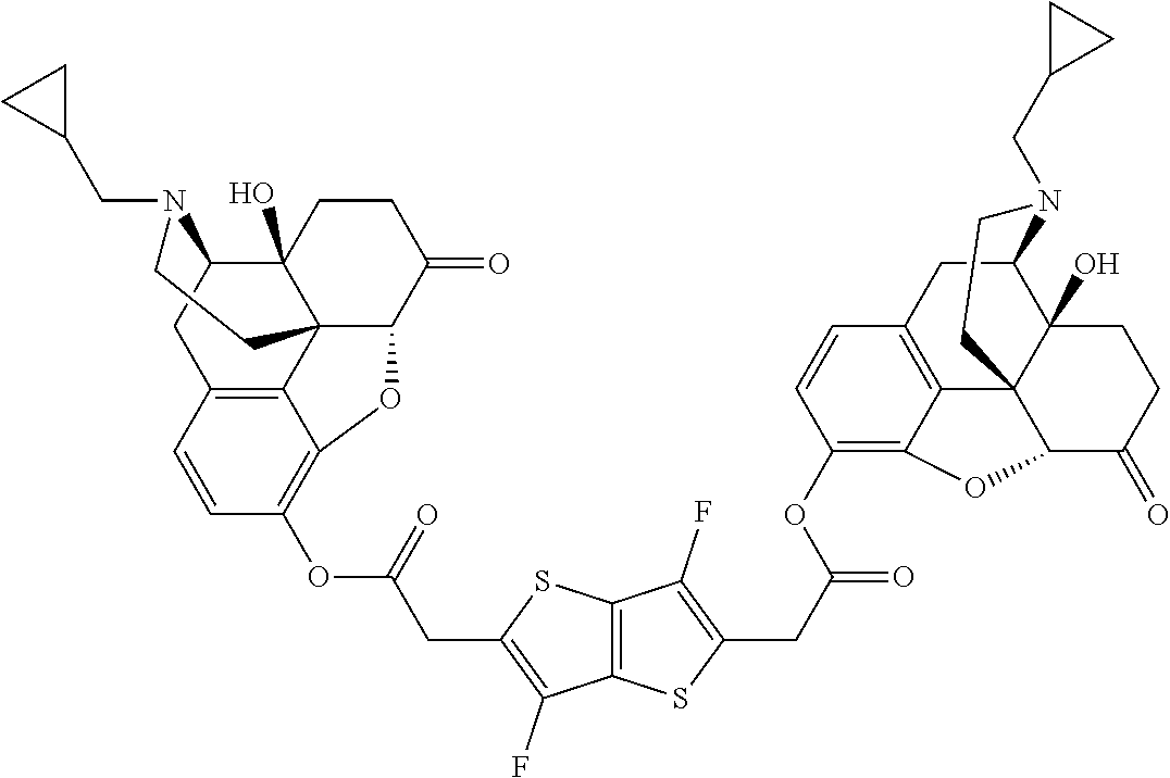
C12(O)C3CC4=C5C1(C(C(=O)CC2)OC5=C(OC(CC1=C(F)C2=C(S1)C(F)=C(CC(OC1=C5C6=C(C=C1)CC1C7(O)C6(C(C(=O)CC7)O5)CCN1CC1CC1)=O)S2)=O)C=C4)CCN3CC1CC1
